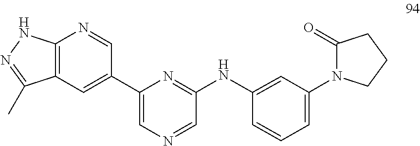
C12=C(C=C(C3=CN=CC(NC4=CC(N5C(=O)CCC5)=CC=C4)=N3)C=N1)C(C)=NN2
